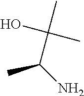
C(C(N)C)(C)(C)O
